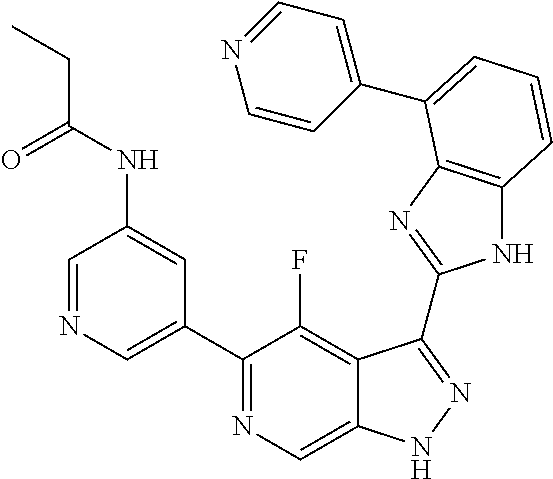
C1=NC=C(C2=NC=C3C(=C2F)C(C2=NC4=C(N2)C=CC=C4C2=CC=NC=C2)=NN3)C=C1NC(CC)=O
